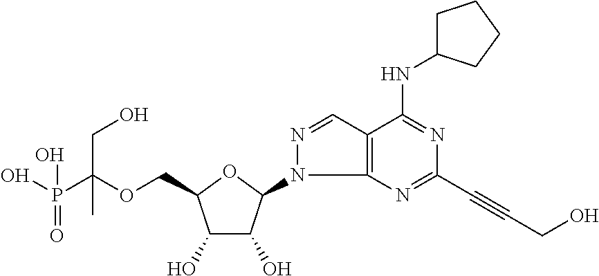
C1(O)C(O)C(N2N=CC3=C2N=C(C#CCO)N=C3NC2CCCC2)OC1COC(P(O)(=O)O)(CO)C
